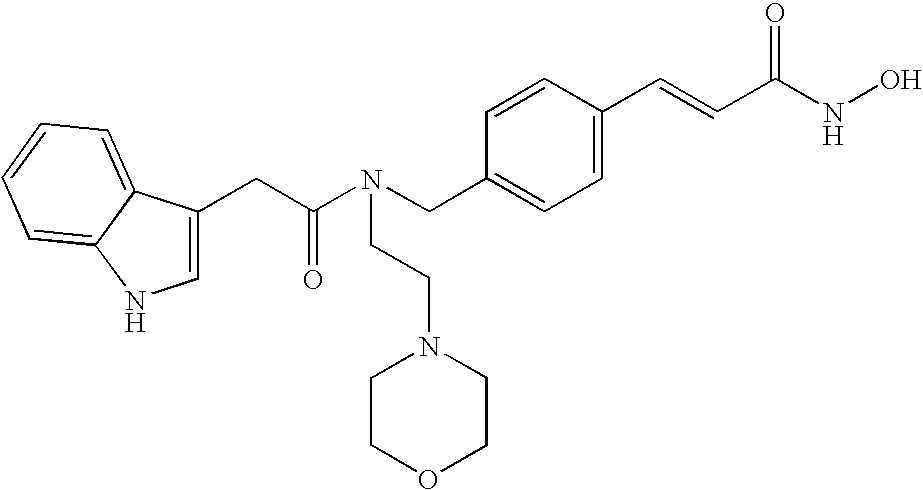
C(C(N(CC1=CC=C(C=CC(NO)=O)C=C1)CCN1CCOCC1)=O)C1=CNC2=CC=CC=C12
